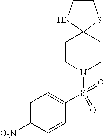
C1CNC2(S1)CCN(S(C1=CC=C([O2N])C=C1)(=O)=O)CC2
